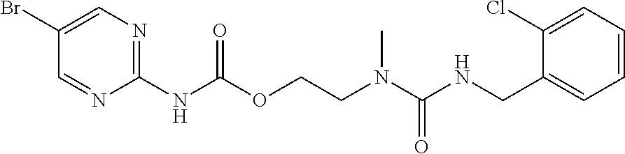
C1=C(Cl)C(CNC(N(CCOC(NC2=NC=C(Br)C=N2)=O)C)=O)=CC=C1
